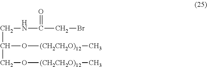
C(C(O[(CH2CH2O)12]C)CO[(CH2CH2O)12]C)NC(CBr)=O
